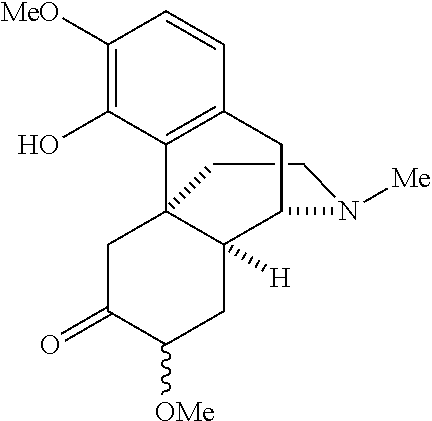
C1CN([Me])C2C3([H])C1(C1=C(C=CC([MeO])=C1O)C2)CC(=O)C([OMe])C3
